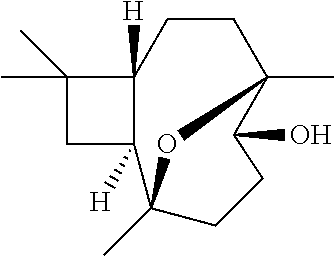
C1(C)(C)CC2([H])C1([H])CCC1(C)C(O)CCC2(C)O1
